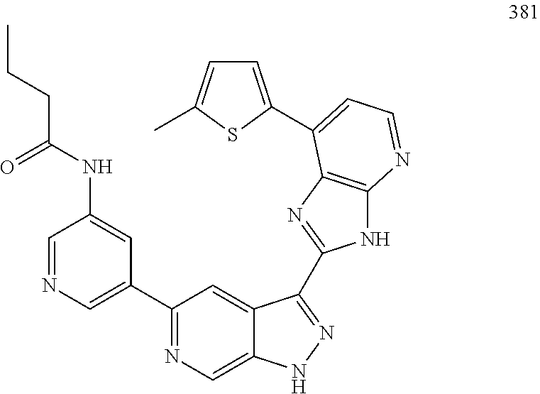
C1=NC=C(C2=NC=C3C(=C2)C(C2=NC4=C(N2)N=CC=C4C2=CC=C(C)S2)=NN3)C=C1NC(=O)CCC
